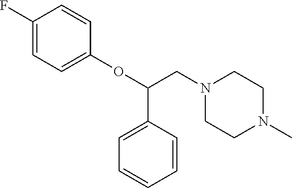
C1(F)=CC=C(OC(C2=CC=CC=C2)CN2CCN(C)CC2)C=C1
